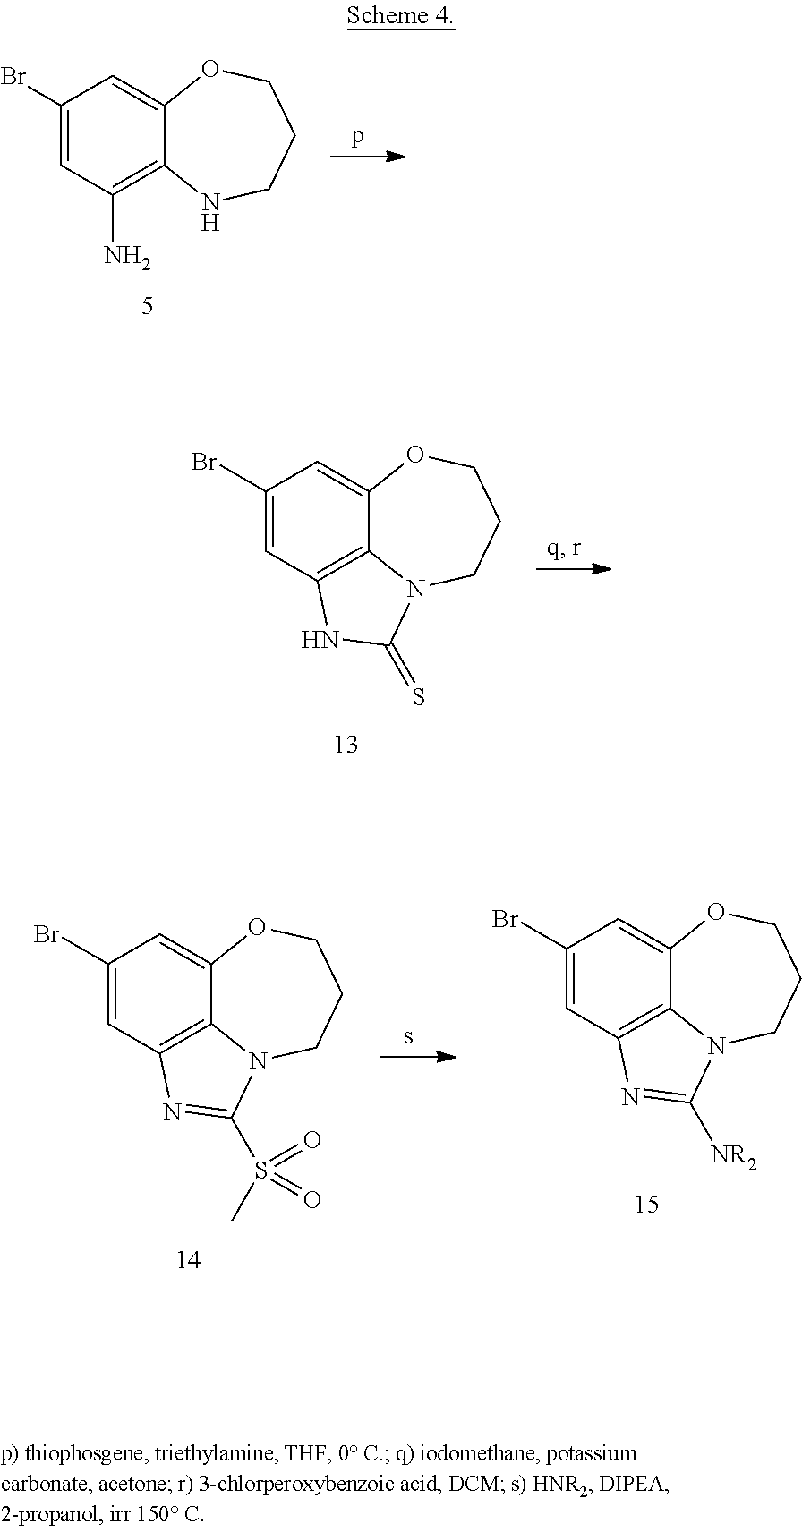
C1(Br)=CC(N)=C2C(=C1)OCCCN2.C1(Br)=CC2=C3C(=C1)OCCCN3C(=S)N2.C1(Br)=CC2=C3C(=C1)OCCCN3C(S(=O)(=O)C)=N2.C1(Br)=CC2=C3C(=C1)OCCCN3C([NR2])=N2
